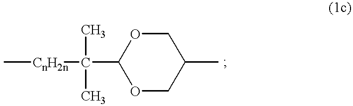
C[CnH2n]C(C)(C)C1OCC(C)CO1
